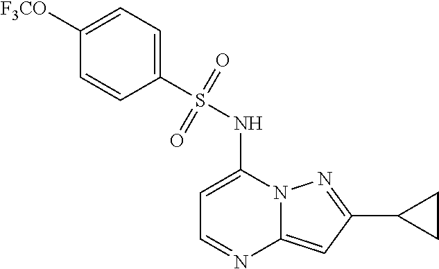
C1=C(NS(C2=CC=C([F3CO])C=C2)(=O)=O)N2C(=CC(C3CC3)=N2)N=C1
